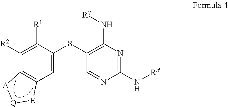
C1([R2])=C([R1])C(SC2=C(N[R7])N=C(N[Rd])N=C2)=CC2=C1[A][Q][E]2
